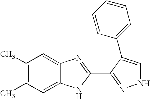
C1=C2C(=CC(C)=C1C)N=C(C1=NNC=C1C1=CC=CC=C1)N2
